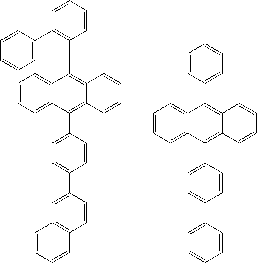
C1=CC=C2C(=C1)C(C1=C(C3=CC=CC=C3)C=CC=C1)=C1C(=C2C2=CC=C(C3=CC4=C(C=C3)C=CC=C4)C=C2)C=CC=C1.C1=CC=C2C(=C1)C(C1=CC=CC=C1)=C1C(=C2C2=CC=C(C3=CC=CC=C3)C=C2)C=CC=C1
